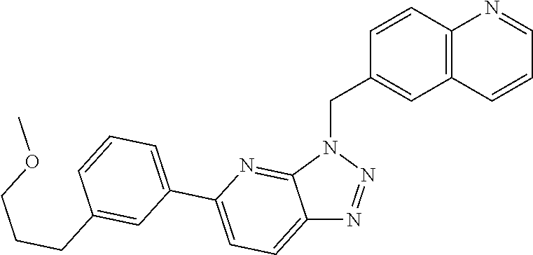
C12=C(C=CC(CN3C4=NC(C5=CC=CC(CCCOC)=C5)=CC=C4N=N3)=C1)N=CC=C2
